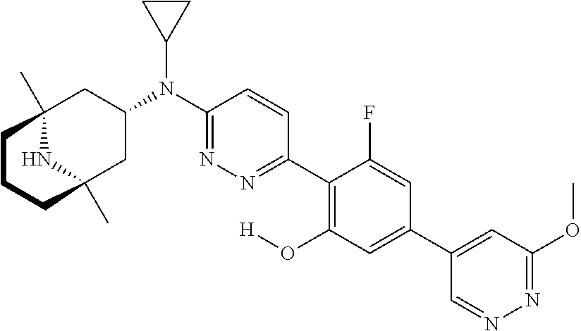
C12(C)NC(C)(CC(N(C3=NN=C(C4=C(O[H])C=C(C5=CC(OC)=NN=C5)C=C4F)C=C3)C3CC3)C1)CCC2
